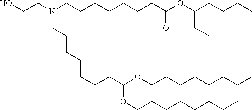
N(CCCCCCCC(OC(CCCC)CC)=O)(CCO)CCCCCCCC(OCCCCCCCC)OCCCCCCCC
